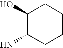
C1(O)C(N)CCCC1
